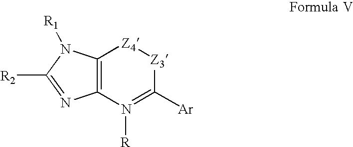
C12=C(N([R])=C([Ar])[Z3][Z4]1)N=C([R2])N2[R1]
